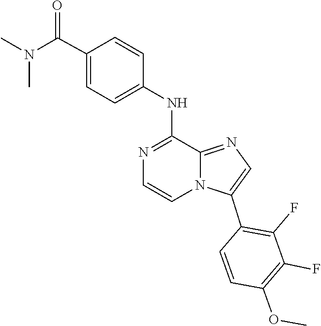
C12=NC=C(C3=C(F)C(F)=C(OC)C=C3)N1C=CN=C2NC1=CC=C(C(N(C)C)=O)C=C1
